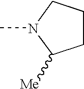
C1CCN(C)C1[Me]
